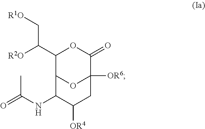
C1(C([R2O])C[R1O])C2OC([OR6])(C(=O)O1)CC([OR4])C2NC(=O)C
